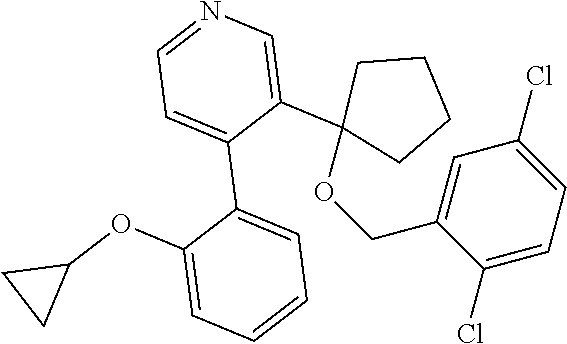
C1=C(COC2(C3=CN=CC=C3C3=CC=CC=C3OC3CC3)CCCC2)C(Cl)=CC=C1Cl
